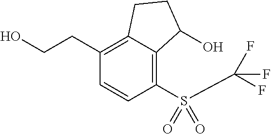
C1(S(=O)(C(F)(F)F)=O)=C2C(=C(CCO)C=C1)CCC2O
